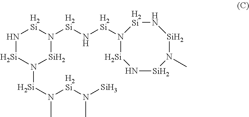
N1[Si]N([Si]N([H2Si]N([Si])C)C)[Si]N([H2Si]N[H2Si]N2[Si]N[Si]N(C)[Si]N[H2Si]2)[H2Si]1
